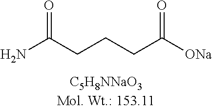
NC(CCCC([ONa])=O)=O
